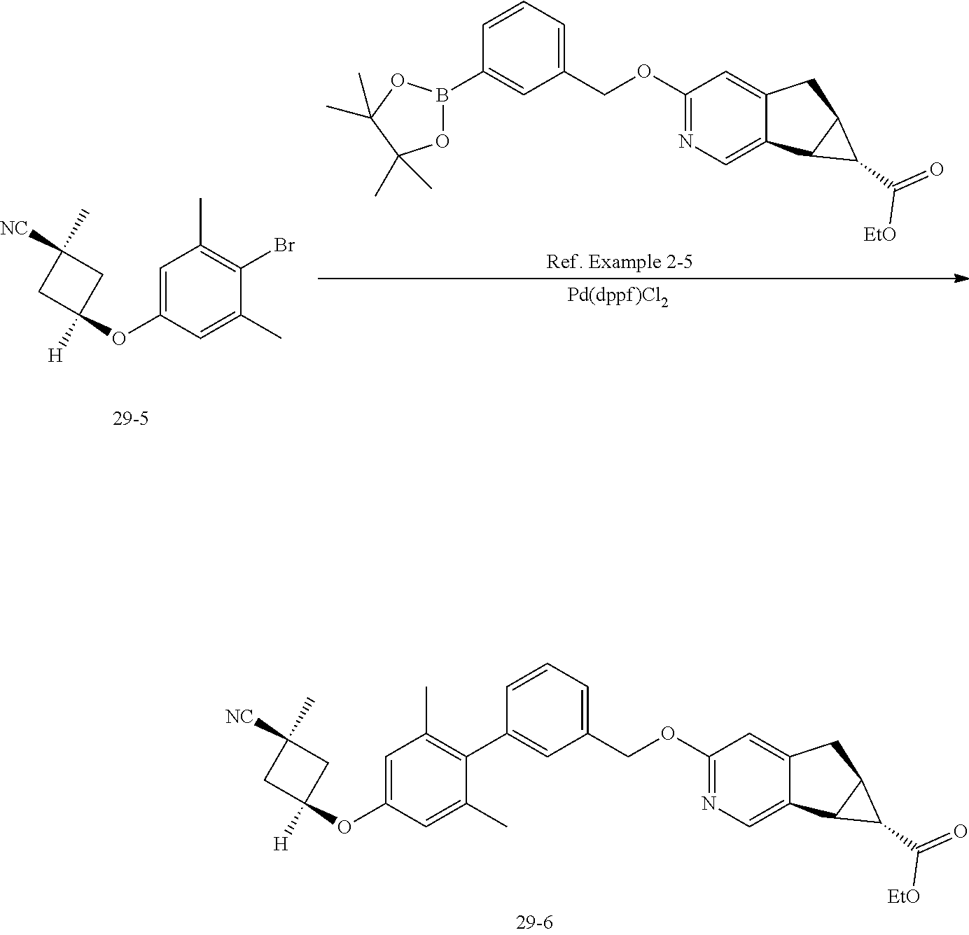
C1=CC(B2OC(C)(C)C(C)(C)O2)=CC(COC2=NC=C3C(=C2)CC2C3C2C([EtO])=O)=C1.C1(OC2([H])CC(C)([NC])C2)=CC(C)=C(Br)C(C)=C1.C1(OC2([H])CC(C)([NC])C2)=CC(C)=C(C2=CC(COC3=NC=C4C(=C3)CC3C4C3C([EtO])=O)=CC=C2)C(C)=C1
